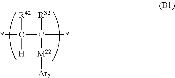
*C([H])([R42])C([R32])([M22][Ar2])*
